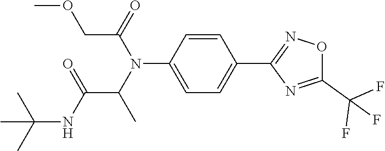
C(C(N(C1=CC=C(C2=NOC(C(F)(F)F)=N2)C=C1)C(COC)=O)C)(NC(C)(C)C)=O
